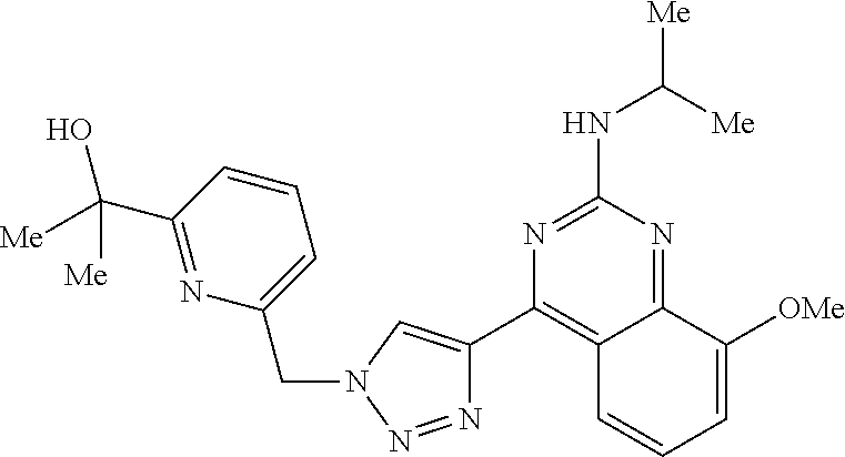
N1=NN(CC2=CC=CC(C([Me])(O)[Me])=N2)C=C1C1=C2C(=NC(NC([Me])[Me])=N1)C([OMe])=CC=C2
